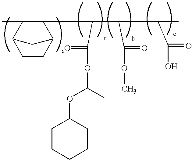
CC1C2CCC(C1CC(C(OC(OC1CCCCC1)C)=O)C(C(OC)=O)C(C(O)=O)C)C2
